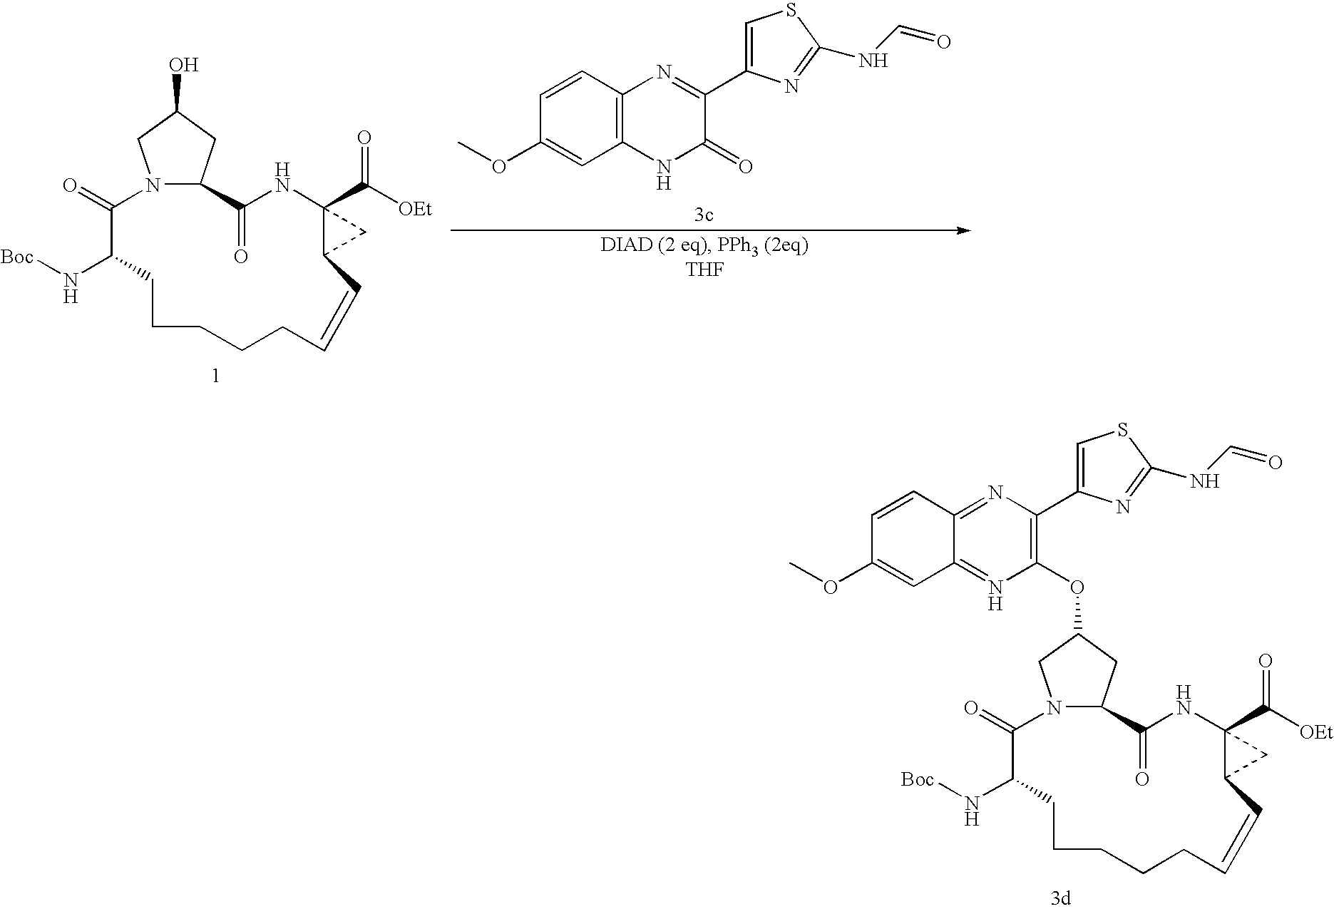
C1=CC2=C(C=C1OC)NC(=O)C(C1=CSC(NC=O)=N1)=N2.N12C(CC(O)C1)C(=O)NC1(C([OEt])=O)C(C1)C=CCCCCCC(N[Boc])C2=O.N12C(CC(OC3=C(C4=CSC(NC=O)=N4)N=C4C(=N3)C=C(OC)C=C4)C1)C(=O)NC1(C([OEt])=O)C(C1)C=CCCCCCC(N[Boc])C2=O
